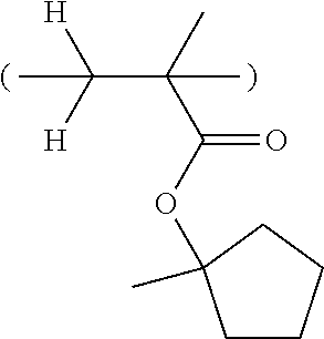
O(C(=O)C(C([H])([H])C)(C)C)C1(C)CCCC1
